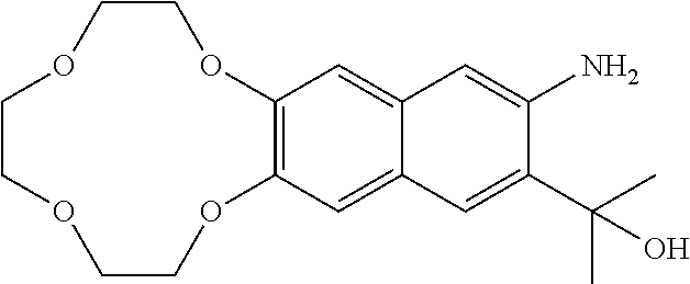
C12=CC3=C(C=C1C=C(N)C(C(C)(C)O)=C2)OCCOCCOCCO3
